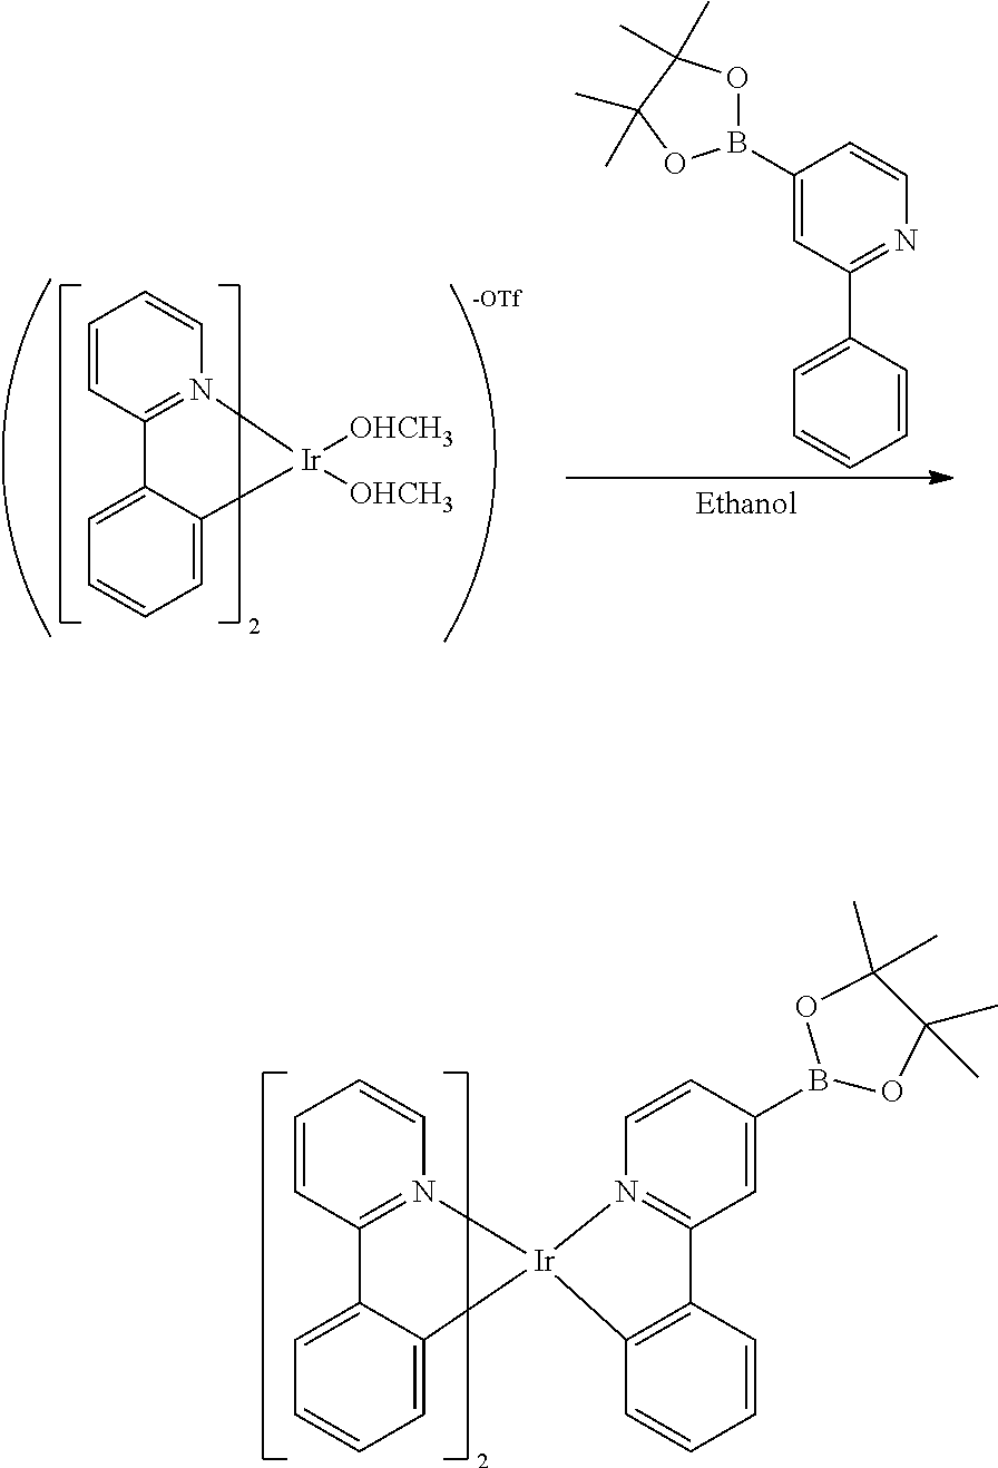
C1=CC2=N(C=C1)[Ir]([OHCH3])([OHCH3])C1=CC=CC=C21.[-OTf].C1(C2=NC=CC(B3OC(C)(C)C(C)(C)O3)=C2)=CC=CC=C1.C1=CC2=N(C=C1)[Ir]1(C3=CC=CC=C23)N2=C(C=C(B3OC(C)(C)C(C)(C)O3)C=C2)C2=C1C=CC=C2
